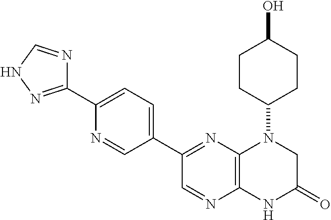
C12=C(N=C(C3=CC=C(C4=NNC=N4)N=C3)C=N1)N(C1CCC(O)CC1)CC(=O)N2
